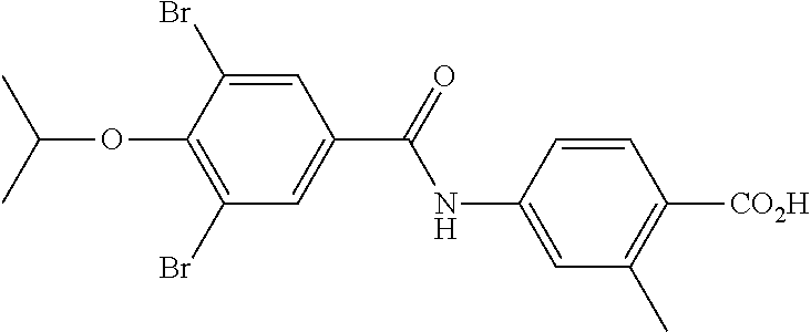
C1=C(NC(C2=CC(Br)=C(OC(C)C)C(Br)=C2)=O)C=CC([CO2H])=C1C
